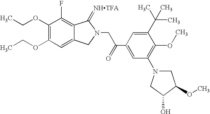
CCOC1=C(OCC)C=C2C(=C1F)C(=[NHTFA])N(CC(C1=CC(N3CC(OC)C(O)C3)=C(OC)C(C(C)(C)C)=C1)=O)C2
